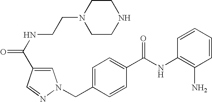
C1CNCCN1CCNC(=O)C1=CN(CC2=CC=C(C(=O)NC3=C(N)C=CC=C3)C=C2)N=C1
